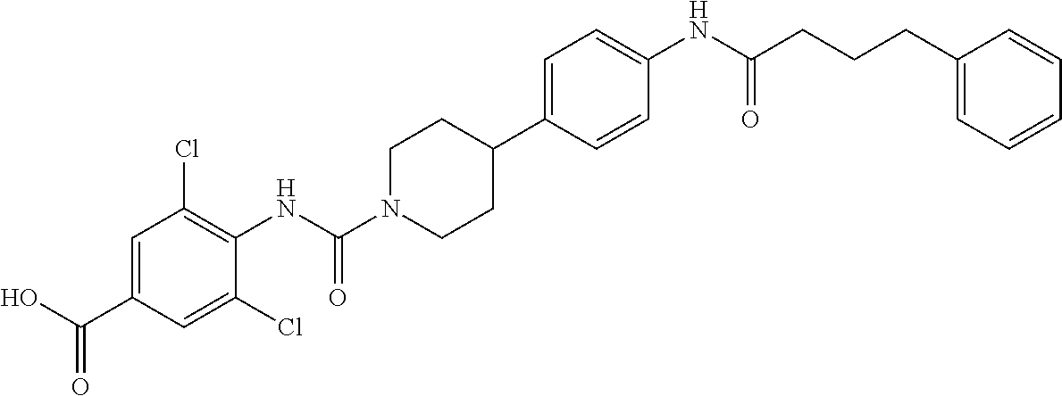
C1=C(C(O)=O)C=C(Cl)C(NC(N2CCC(C3=CC=C(NC(CCCC4=CC=CC=C4)=O)C=C3)CC2)=O)=C1Cl
